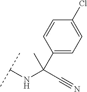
CC(C#N)(NC(C)C)C1=CC=C(Cl)C=C1
